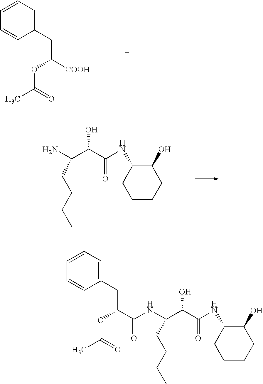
C1=CC=C(CC([COOH])OC(C)=O)C=C1.NC(C(C(=O)NC1C(O)CCCC1)O)CCCC.C(C(NC(CCCC)C(C(=O)NC1C(O)CCCC1)O)=O)(CC1=CC=CC=C1)OC(C)=O
